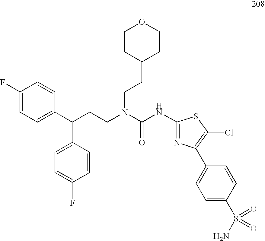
C1(F)=CC=C(C(CCN(C(NC2=NC(C3=CC=C(S(N)(=O)=O)C=C3)=C(Cl)S2)=O)CCC2CCOCC2)C2=CC=C(F)C=C2)C=C1
